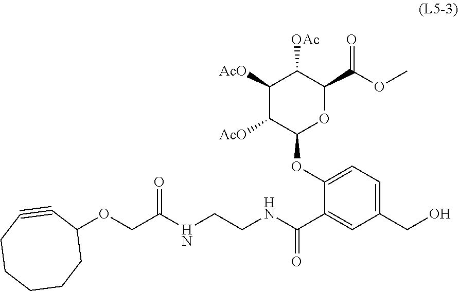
C1(OCC(NCCNC(C2=CC(CO)=CC=C2OC2OC(C(OC)=O)C([OAc])C([AcO])C2[AcO])=O)=O)C#CCCCCC1
